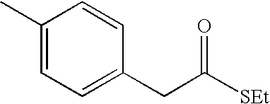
C1(C)=CC=C(CC(=O)[SEt])C=C1
